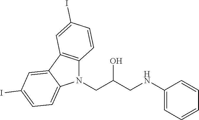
N(CC(CN1C2=C(C3=CC(I)=CC=C13)C=C(I)C=C2)O)C1=CC=CC=C1
